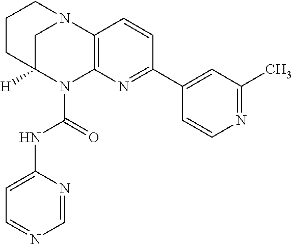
C1C2([H])N(C(=O)NC3=CC=NC=N3)C3=C(N1CCC2)C=CC(C1=CC(C)=NC=C1)=N3
